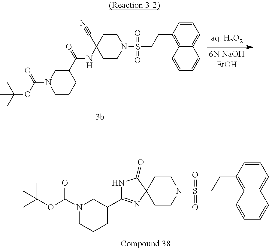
C1CC2(CCN1S(CCC1=C3C(=CC=C1)C=CC=C3)(=O)=O)C(=O)NC(C1CN(C(OC(C)(C)C)=O)CCC1)=N2.C1CC(NC(=O)C2CN(C(OC(C)(C)C)=O)CCC2)(C#N)CCN1S(CCC1=C2C(=CC=C1)C=CC=C2)(=O)=O
